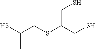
SC(CSC(CS)CS)C
